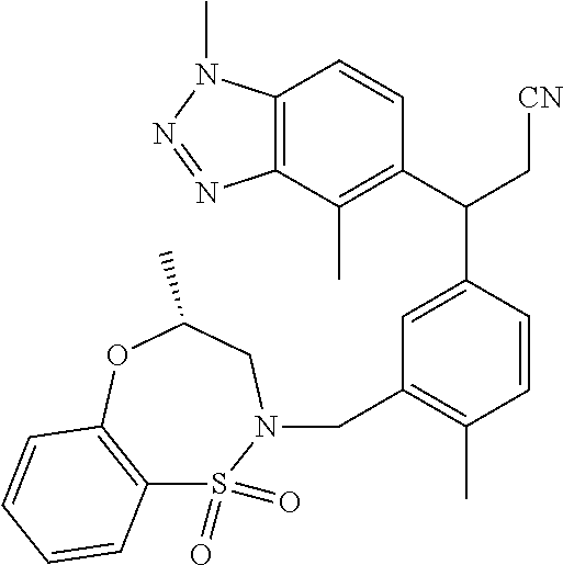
C12=C(C(C)=C(C(C[CN])C3=CC(CN4S(=O)(=O)C5=C(OC(C)C4)C=CC=C5)=C(C)C=C3)C=C1)N=NN2C
